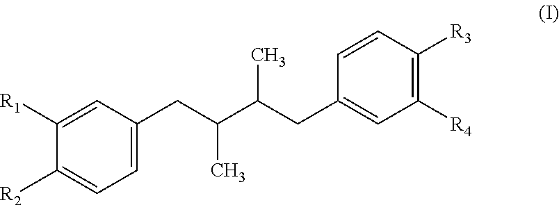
C1=C(CC(C(CC2=CC([R4])=C([R3])C=C2)C)C)C=C([R1])C([R2])=C1
